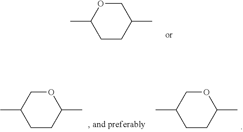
CC1CCC(C)CO1.CC1CCC(C)OC1.CC1CCC(C)OC1
